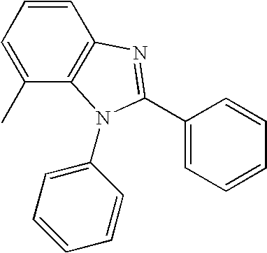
C1(C2=NC3=C(C(C)=CC=C3)N2C2=CC=CC=C2)=CC=CC=C1
